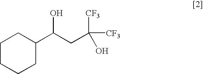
C1CCCC(C(CC([CF3])([CF3])O)O)C1
